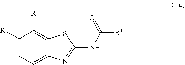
C1([R4])=CC=C2C(=C1[R3])SC(NC(=O)[R1])=N2
